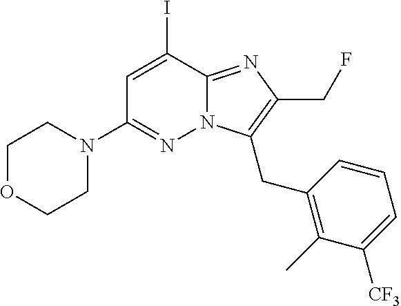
C1OCCN(C2=NN3C(=NC(CF)=C3CC3=C(C)C([CF3])=CC=C3)C(I)=C2)C1
